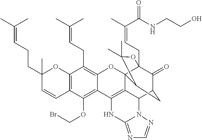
C12=C(C(OCBr)=C3C(=C1CC=C(C)C)OC14C5(CC=C(C)C(NCCO)=O)C(=O)C(CC1C(C)(C)O5)C1C4=C3NC3=NC=NN13)C=CC(CCC=C(C)C)(C)O2
